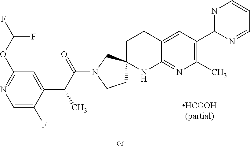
C1=C(F)C(C(C(N2CCC3(C2)CCC2=CC(C4=NC=CC=N4)=C(C)N=C2N3)=O)C)=CC(OC(F)F)=N1
